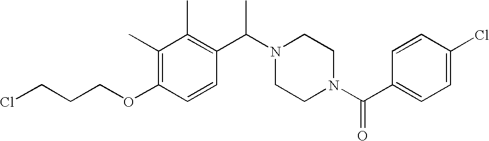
C(CCOC1=C(C)C(C)=C(C(N2CCN(C(C3=CC=C(Cl)C=C3)=O)CC2)C)C=C1)Cl
